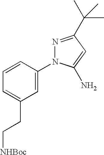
C1=CC=C(CC[NHBoc])C=C1N1N=C(C(C)(C)C)C=C1N
